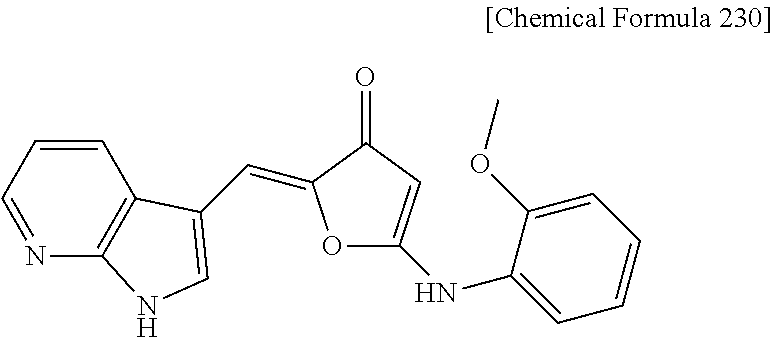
C1=CC=NC2=C1C(C=C1OC(NC3=CC=CC=C3OC)=CC1=O)=CN2
